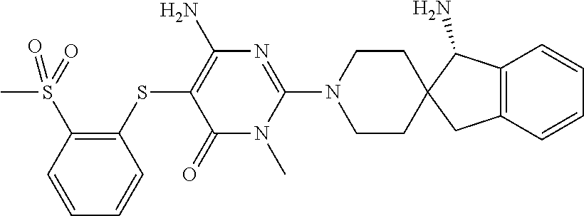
C12=C(C=CC=C1)CC1(C2N)CCN(C2=NC(N)=C(SC3=C(S(=O)(C)=O)C=CC=C3)C(=O)N2C)CC1
